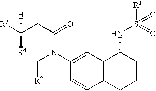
C1(N(C[R2])C(CC([R3])([H])[R4])=O)=CC2=C(C=C1)CCCC2NS([R1])(=O)=O
